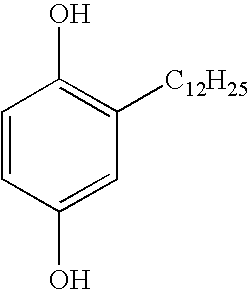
C1=CC(O)=CC([C12H25])=C1O
